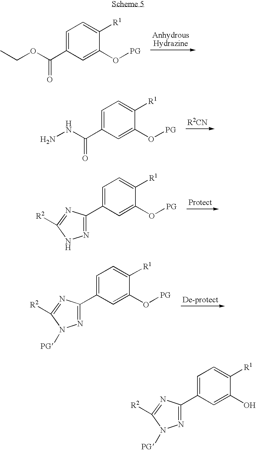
C1=C(C(OCC)=O)C=C(O[PG])C([R1])=C1.C1=C(C(NN)=O)C=C(O[PG])C([R1])=C1.C1=C(C2=NN([PG])C([R2])=N2)C=C(O)C([R1])=C1.C1=C(C2=NNC([R2])=N2)C=C(O[PG])C([R1])=C1.C1=C(C2=NN([PG])C([R2])=N2)C=C(O[PG])C([R1])=C1
